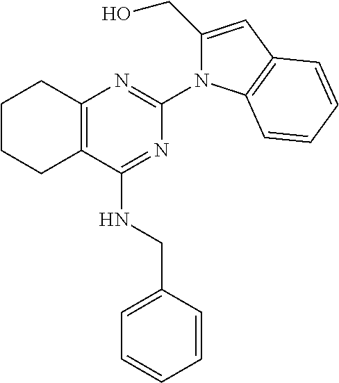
C12=C(C(NCC3=CC=CC=C3)=NC(N3C(CO)=CC4=C3C=CC=C4)=N1)CCCC2
